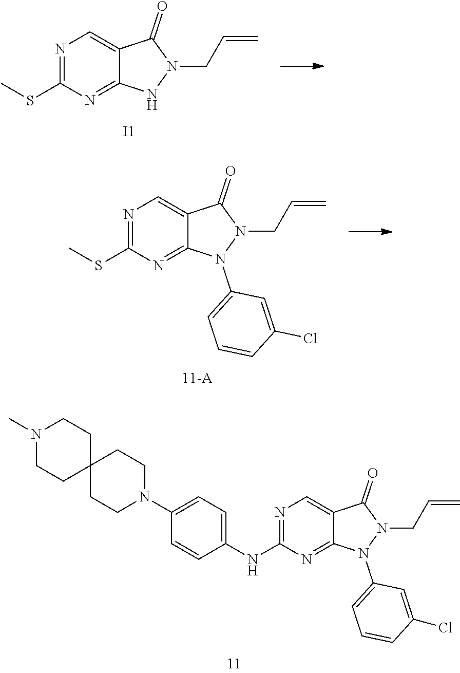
N1=C(SC)N=C2C(=C1)C(=O)N(CC=C)N2.[I1].N1=C(SC)N=C2C(=C1)C(=O)N(CC=C)N2C1=CC=CC(Cl)=C1.N1=C(NC2=CC=C(N3CCC4(CC3)CCN(C)CC4)C=C2)N=C2C(=C1)C(=O)N(CC=C)N2C1=CC=CC(Cl)=C1
